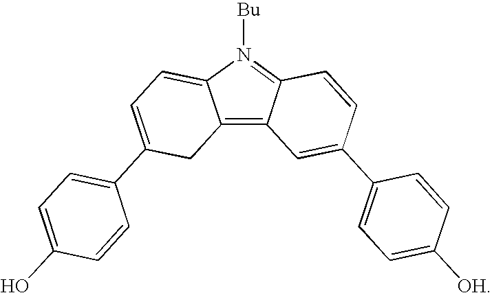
C12=C3C(=N([Bu])C1=CC=C(C1=CC=C(O)C=C1)C2)C=CC(C1=CC=C([OH])C=C1)=C3
